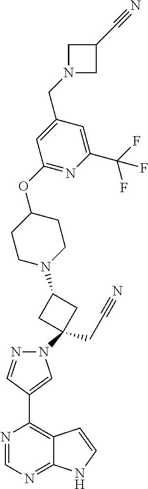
N1=CN=C2C(=C1C1=CN(C3(CC#N)CC(N4CCC(OC5=NC(C(F)(F)F)=CC(CN6CC(C#N)C6)=C5)CC4)C3)N=C1)C=CN2
